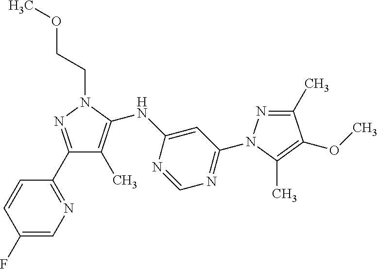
C1(C2=NC=C(F)C=C2)=NN(CCOC)C(NC2=CC(N3N=C(C)C(OC)=C3C)=NC=N2)=C1C
